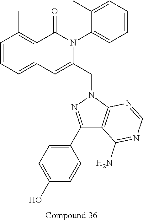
C1=CC=C2C(=C1C)C(=O)N(C1=CC=CC=C1C)C(CN1N=C(C3=CC=C(O)C=C3)C3=C1N=CN=C3N)=C2
